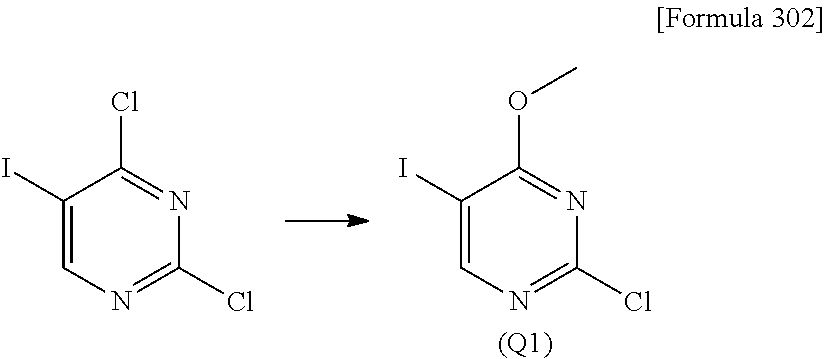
C1(I)=CN=C(Cl)N=C1OC.[(Q1)].C1(I)=CN=C(Cl)N=C1Cl
